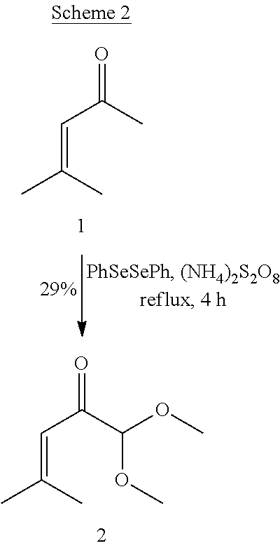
O=C(C(OC)OC)C=C(C)C.O=C(C)C=C(C)C
